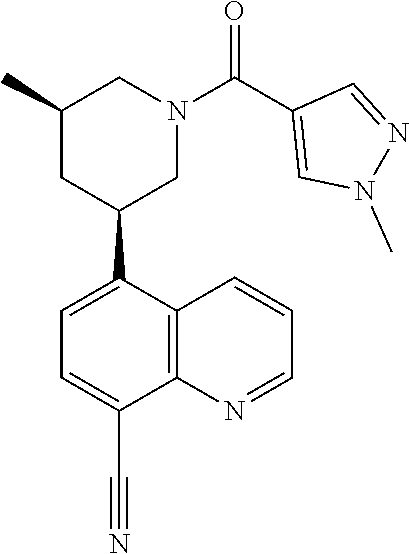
C1=C(C2CN(C(C3=CN(C)N=C3)=O)CC(C)C2)C2=C(C(C#N)=C1)N=CC=C2
